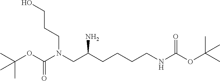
C(OC(N(CC(CCCCNC(OC(C)(C)C)=O)N)CCCO)=O)(C)(C)C
